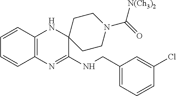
C12=C(N=C(NCC3=CC=CC(Cl)=C3)C3(N1)CCN(C([N(Ch3)2])=O)CC3)C=CC=C2
